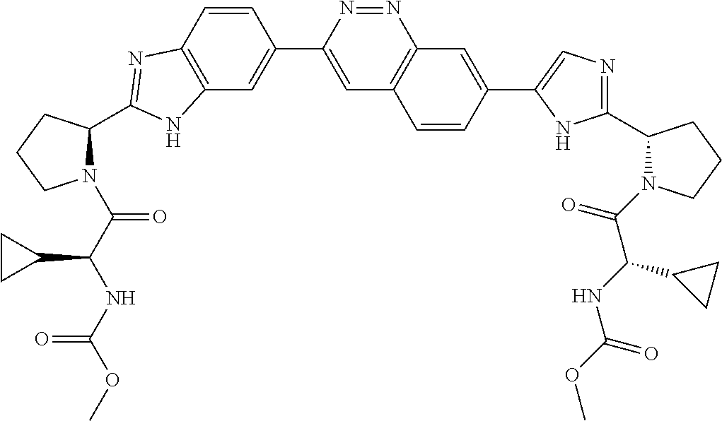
C12=C(C=CC(C3=CC4=C(N=N3)C=C(C3=CN=C(C5N(C(C(NC(=O)OC)C6CC6)=O)CCC5)N3)C=C4)=C1)N=C(C1N(C(C(NC(OC)=O)C3CC3)=O)CCC1)N2
